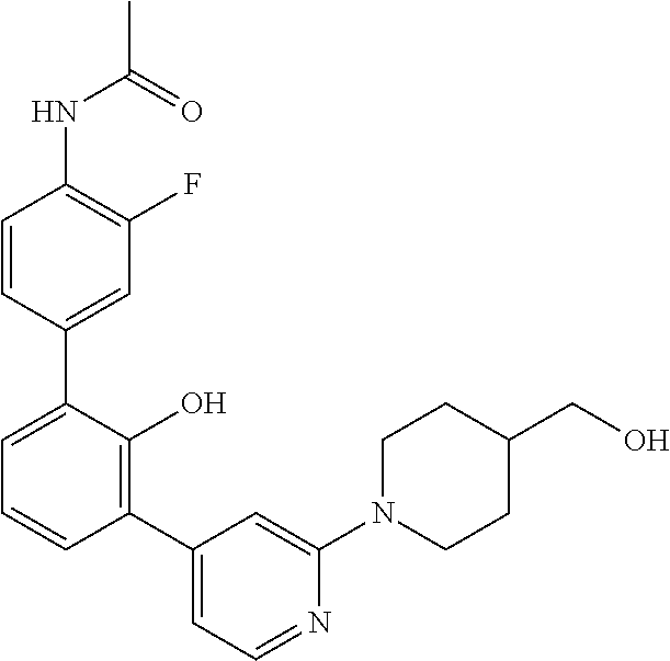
C1(NC(C)=O)=C(F)C=C(C2=CC=CC(C3=CC=NC(N4CCC(CO)CC4)=C3)=C2O)C=C1
